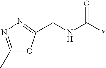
N(CC1=NN=C(C)O1)C(*)=O
